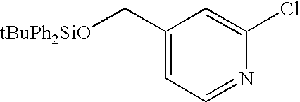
N1=CC=C(C[tBuPh2SiO])C=C1Cl
